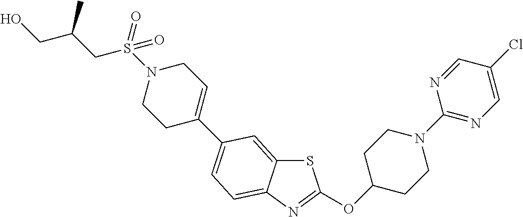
S1C2=CC(C3=CCN(S(CC(CO)C)(=O)=O)CC3)=CC=C2N=C1OC1CCN(C2=NC=C(Cl)C=N2)CC1
